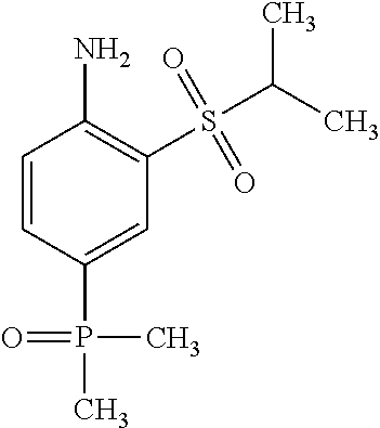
C1=CC(P(C)(C)=O)=CC(S(C(C)C)(=O)=O)=C1N
